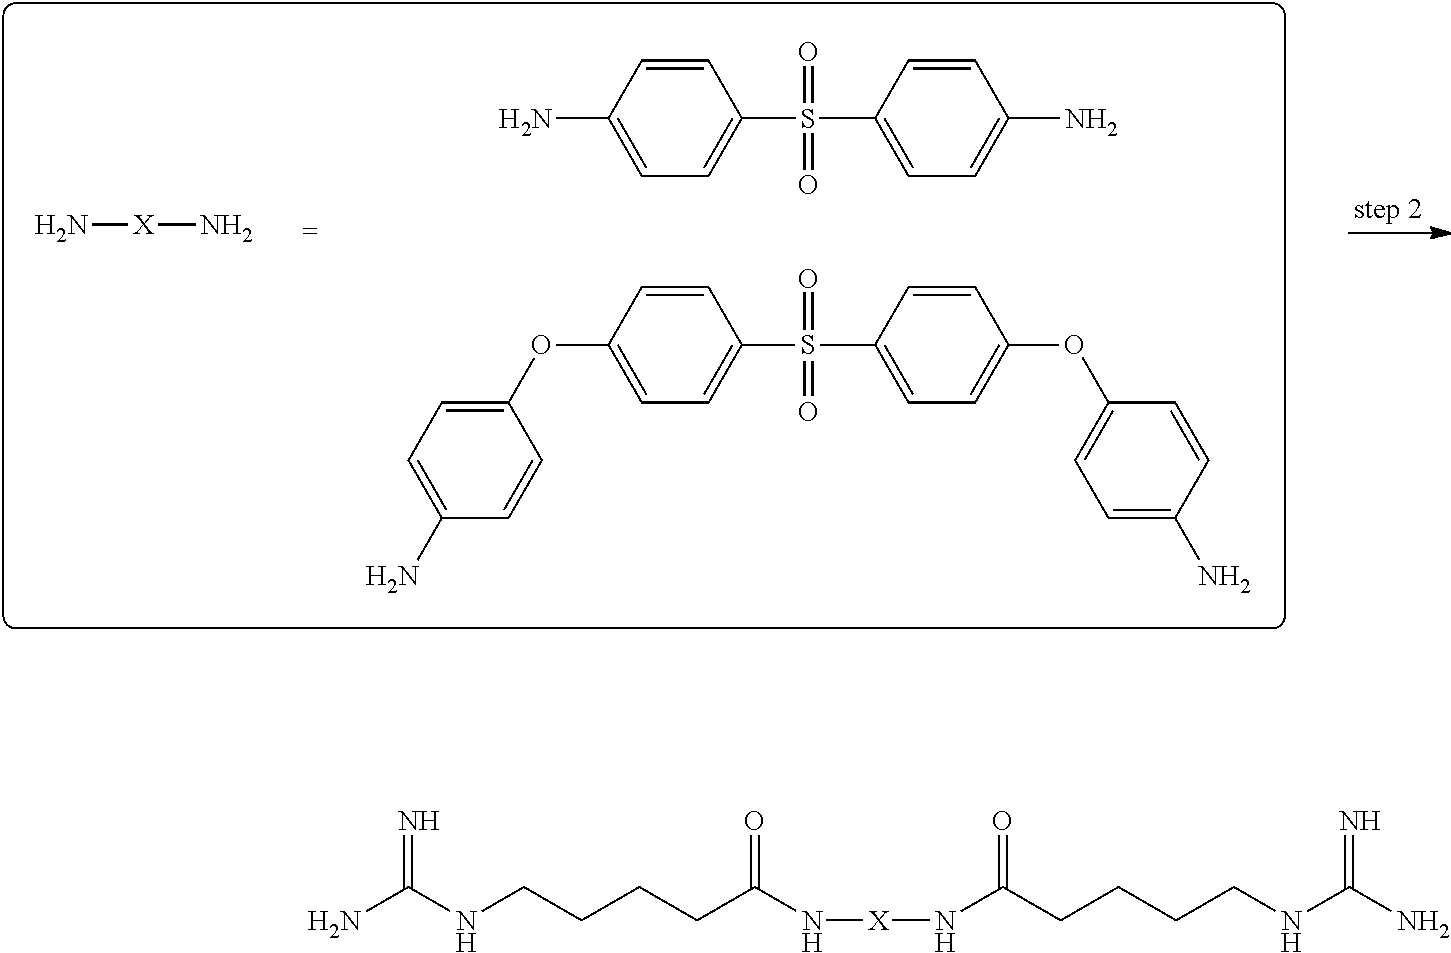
C1=CC(N)=CC=C1S(C1=CC=C(N)C=C1)(=O)=O.C1=CC(OC2=CC=C(N)C=C2)=CC=C1S(C1=CC=C(OC2=CC=C(N)C=C2)C=C1)(=O)=O.N[X]N.N(C(CCCCNC(N)=N)=O)[X]NC(CCCCNC(=N)N)=O
